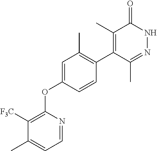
C1=NC(OC2=CC(C)=C(C3=C(C)C(=O)NN=C3C)C=C2)=C([F3C])C(C)=C1
